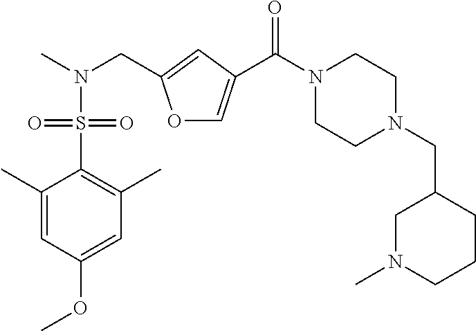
CN(CC1=CC(C(N2CCN(CC3CN(C)CCC3)CC2)=O)=CO1)S(=O)(=O)C1=C(C)C=C(OC)C=C1C
